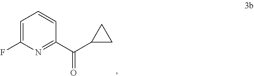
N1=C(C(C2CC2)=O)C=CC=C1F
